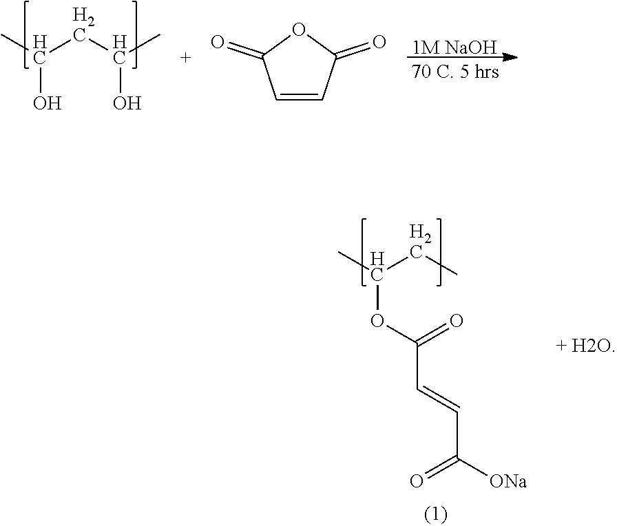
[1M NaOH].CC(CC(C)O)O.C1=CC(=O)OC1=O.CC(CC)OC(C=CC([ONa])=O)=O
